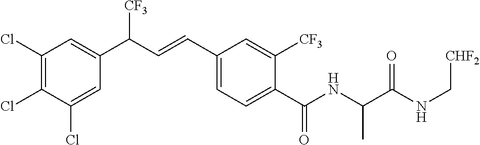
C1(Cl)=C(Cl)C=C(C(C=CC2=CC=C(C(NC(C(NC[CHF2])=O)C)=O)C([CF3])=C2)[CF3])C=C1Cl
